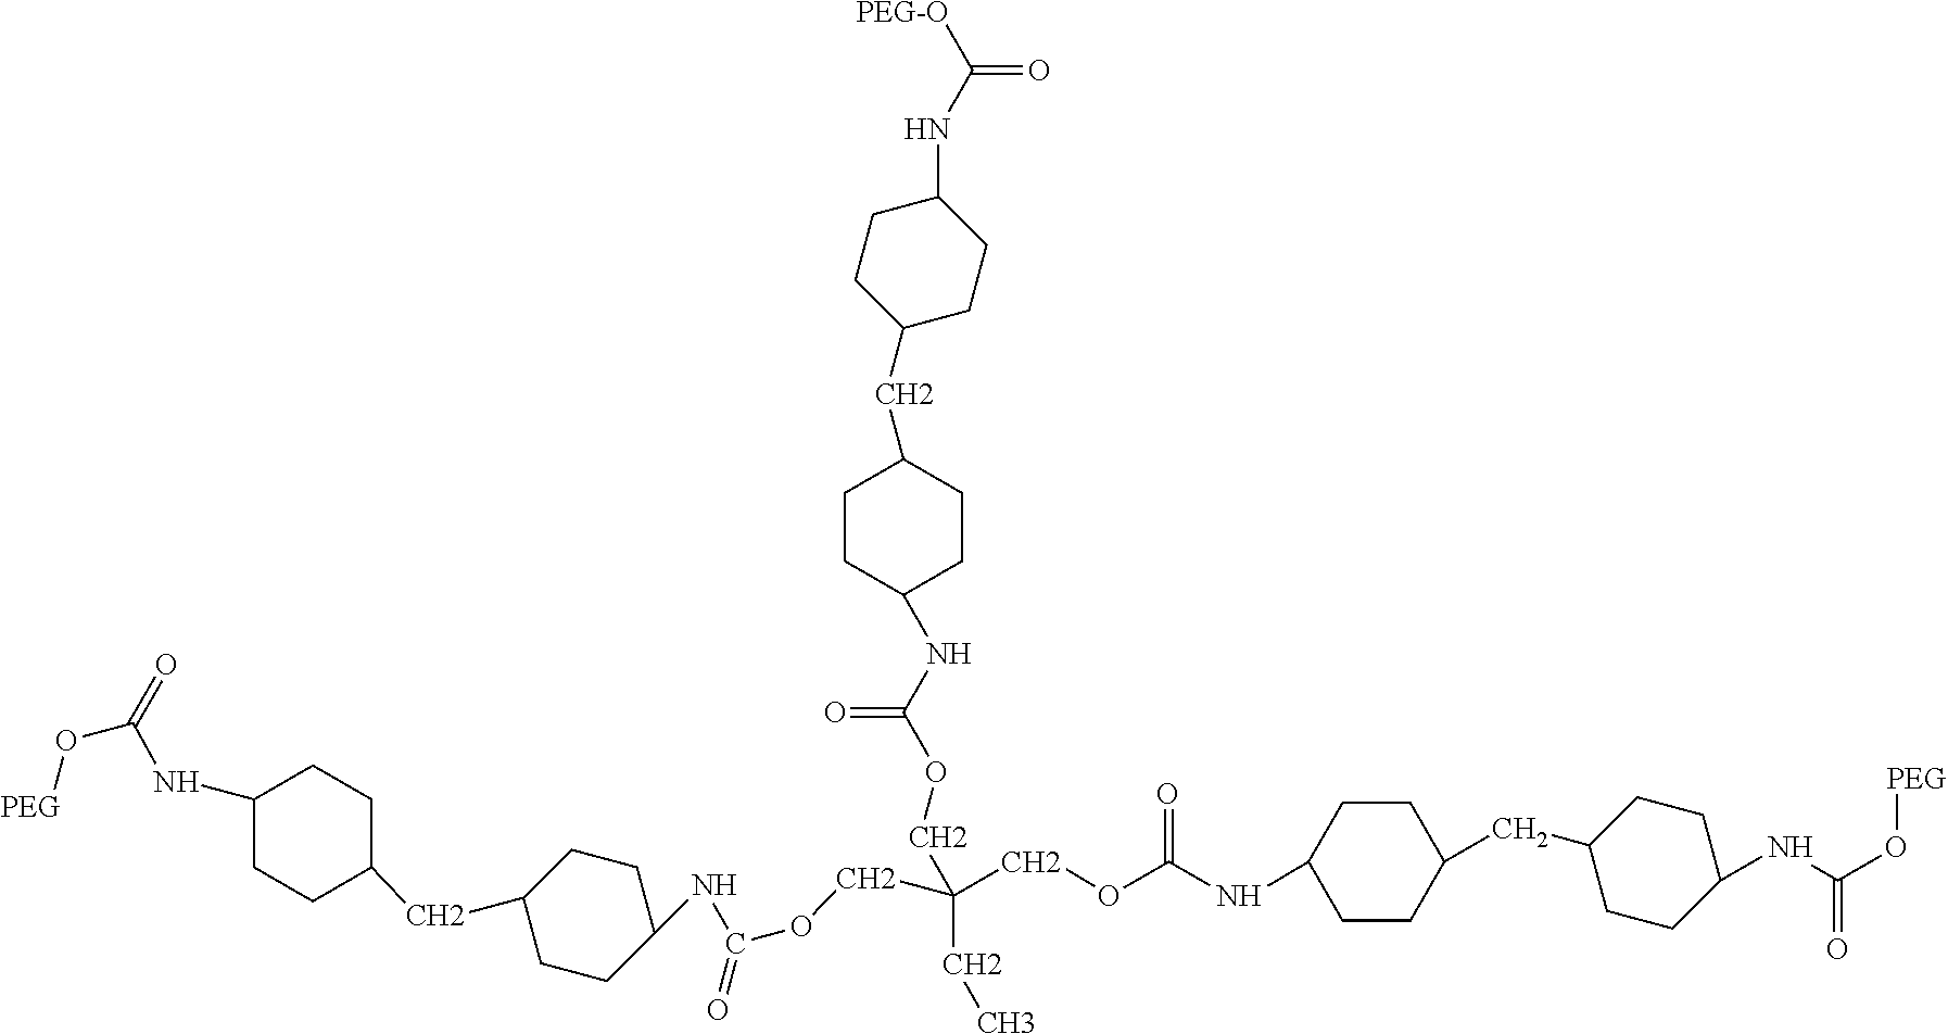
O=C(NC1CCC(CC2CCC(NC(OCC(CC)(COC(=O)NC3CCC(CC4CCC(NC(=O)O[PEG])CC4)CC3)COC(NC3CCC(CC4CCC(NC(O[PEG])=O)CC4)CC3)=O)=O)CC2)CC1)[PEG-O]
